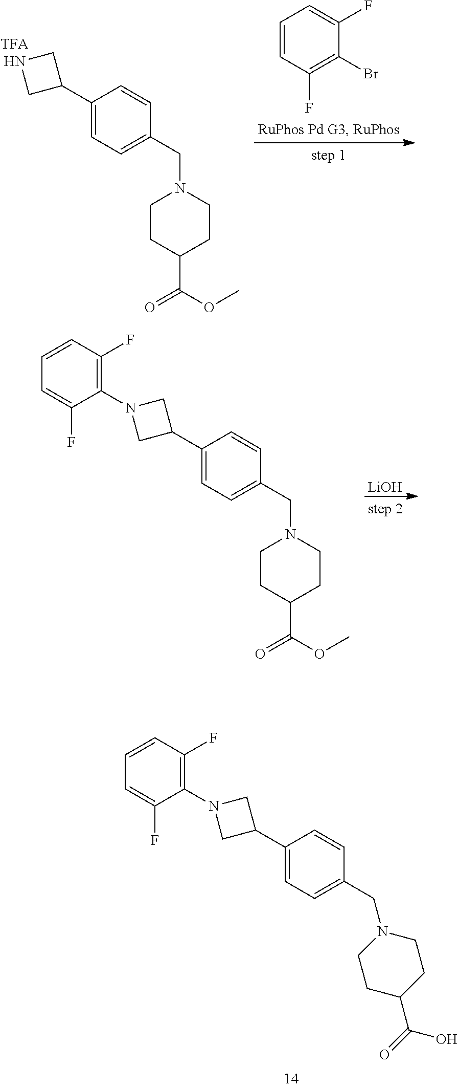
C1(C2CN(C3=C(F)C=CC=C3F)C2)=CC=C(CN2CCC(C(=O)O)CC2)C=C1.C1(C2CNC2)=CC=C(CN2CCC(C(OC)=O)CC2)C=C1.C1=CC(F)=C(Br)C(F)=C1.C1(C2CN(C3=C(F)C=CC=C3F)C2)=CC=C(CN2CCC(C(OC)=O)CC2)C=C1.[LiOH]
